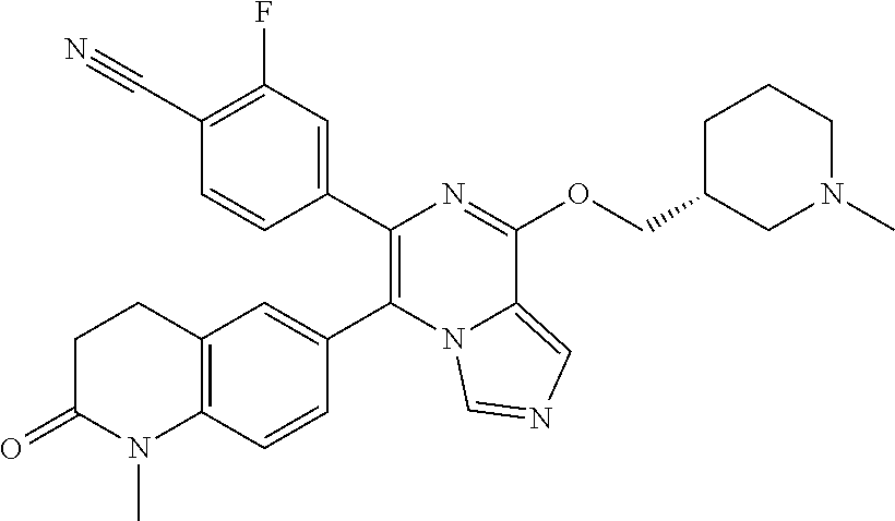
C1(C2=C(C3=CC4=C(C=C3)N(C)C(=O)CC4)N3C(=CN=C3)C(OCC3CN(C)CCC3)=N2)=CC(F)=C(C#N)C=C1
